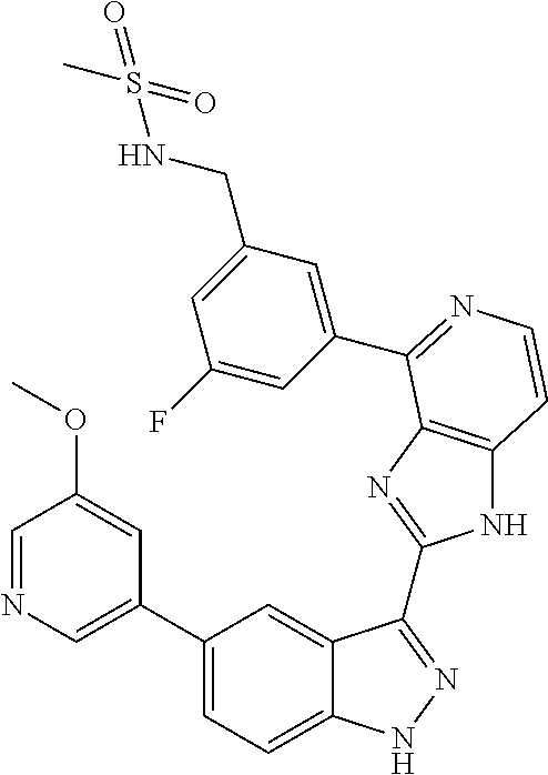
C1(C2=CN=CC(OC)=C2)=CC=C2C(=C1)C(C1=NC3=C(N1)C=CN=C3C1=CC(CNS(=O)(C)=O)=CC(F)=C1)=NN2
